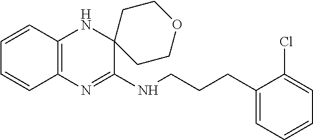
C1=CC2=C(C=C1)N=C(NCCCC1=CC=CC=C1Cl)C1(N2)CCOCC1
